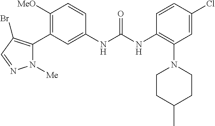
C1([OMe])=C(C2=C(Br)C=NN2[Me])C=C(NC(=O)NC2=C(N3CCC(C)CC3)C=C(Cl)C=C2)C=C1
